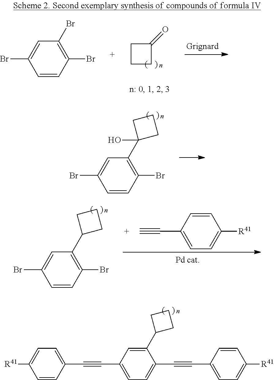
C1CCC1=O.C1=CC(Br)=C(Br)C=C1Br.C1=CC(C#CC2=CC=C(C#CC3=CC=C([R41])C=C3)C=C2C2CCC2)=CC=C1[R41].C1=CC(Br)=C(C2CCC2)C=C1Br.C1=CC(C#C)=CC=C1[R41].C1=CC(Br)=C(C2(O)CCC2)C=C1Br
